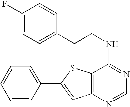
C1=C(C2=CC3=C(S2)C(NCCC2=CC=C(F)C=C2)=NC=N3)C=CC=C1
